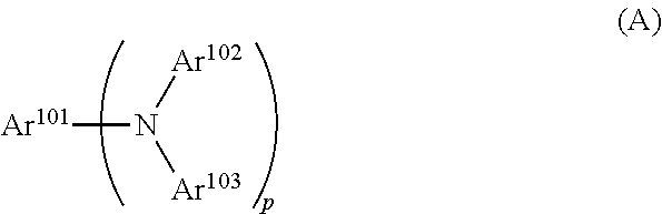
[Ar101]N([Ar103])[Ar102]
